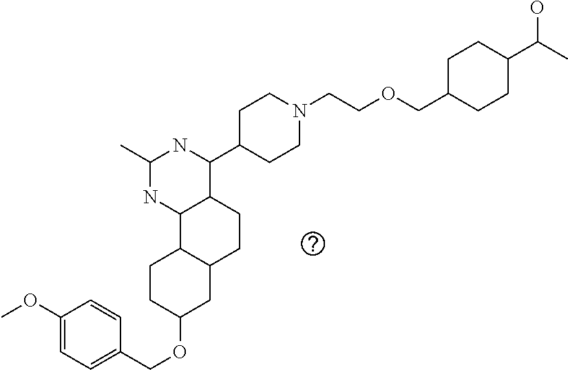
C1(OC)=CC=C(COC2CC3C(CC2)C2C(CC3)C(C3CCN(CCOCC4CCC(C(C)O)CC4)CC3)NC(C)N2)C=C1
